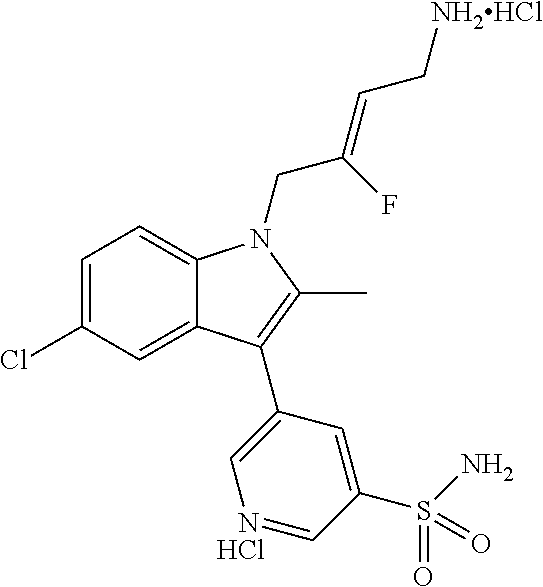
C1=C(Cl)C=C2C(=C1)N(CC(=CC[NH2HCl])F)C(C)=C2C1=CN=CC(S(N)(=O)=O)=C1.Cl
